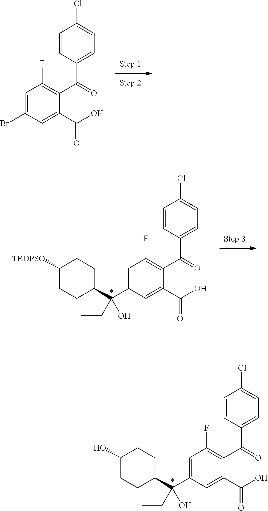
BrC1=CC(F)=C(C(=O)C2=CC=C(Cl)C=C2)C(C(O)=O)=C1.C1([TBDPSO])CCC(C(C2=CC(F)=C(C(=O)C3=CC=C(Cl)C=C3)C(C(O)=O)=C2)(CC)O)CC1.C1(O)CCC(C(C2=CC(F)=C(C(=O)C3=CC=C(Cl)C=C3)C(C(O)=O)=C2)(CC)O)CC1
